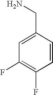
C1=C(CN)C=CC(F)=C1F
